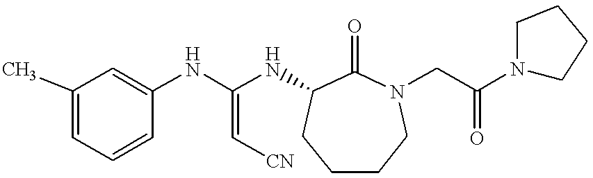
C1(C)=CC=CC(NC(NC2C(=O)N(CC(=O)N3CCCC3)CCCC2)=C[CN])=C1
